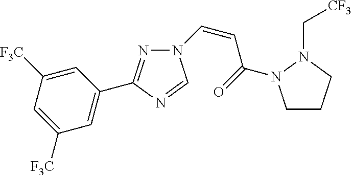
N1=C(C2=CC([F3C])=CC([F3C])=C2)N=CN1C=CC(=O)N1CCCN1C[CF3]
